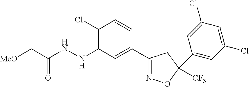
[MeO]CC(NNC1=C(Cl)C=CC(C2=NOC([CF3])(C3=CC(Cl)=CC(Cl)=C3)C2)=C1)=O
